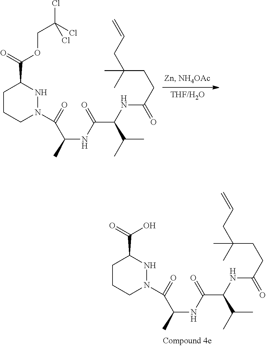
C1CCN(C(=O)C(C)NC(=O)C(C(C)C)NC(=O)CCC(CC=C)(C)C)NC1C(=O)O.C1CCN(C(=O)C(C)NC(=O)C(C(C)C)NC(=O)CCC(CC=C)(C)C)NC1C(=O)OCC(Cl)(Cl)Cl
